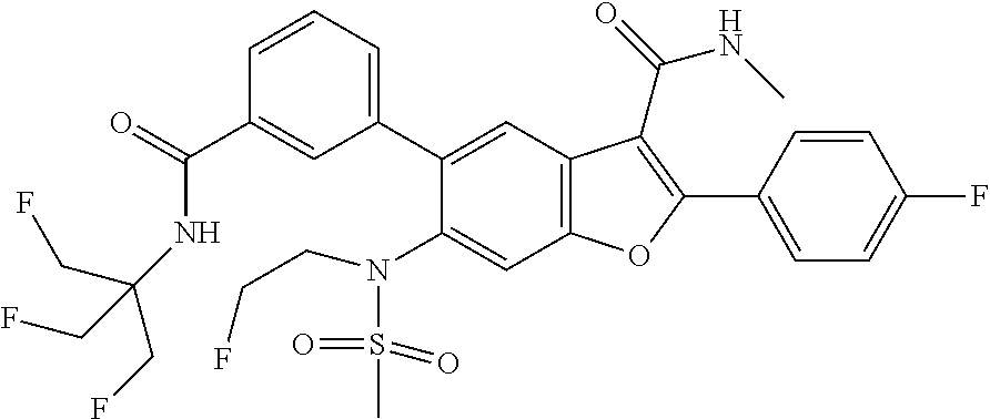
C1=CC(C2=C(C(=O)NC)C3=C(C=C(N(CCF)S(=O)(=O)C)C(C4=CC=CC(C(=O)NC(CF)(CF)CF)=C4)=C3)O2)=CC=C1F
